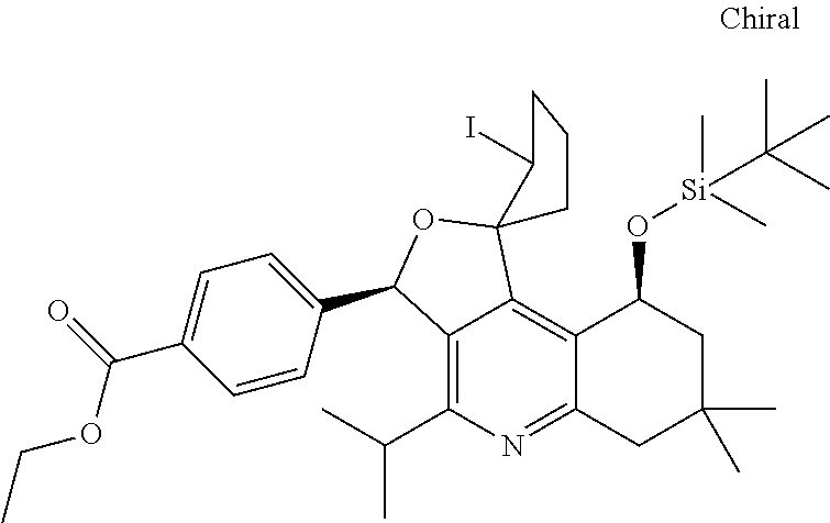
C12=C(C(C)C)N=C3C(=C1C1(OC2C2=CC=C(C(OCC)=O)C=C2)C(I)CCC1)C(O[Si](C)(C)C(C)(C)C)CC(C)(C)C3
